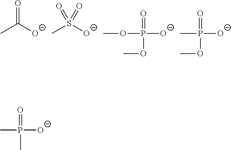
CC([O-])=O.CS([O-])(=O)=O.P([O-])(OC)(=O)OC.P([O-])(C)(=O)OC.P([O-])(C)(=O)C
